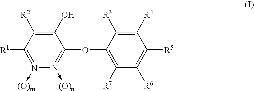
C1(O)=C([R2])C([R1])=N(->[(O)m])N(->[(O)n])=C1OC1=C([R7])C([R6])=C([R5])C([R4])=C1[R3]
